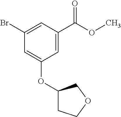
C1(OC2CCOC2)=CC(Br)=CC(C(OC)=O)=C1
